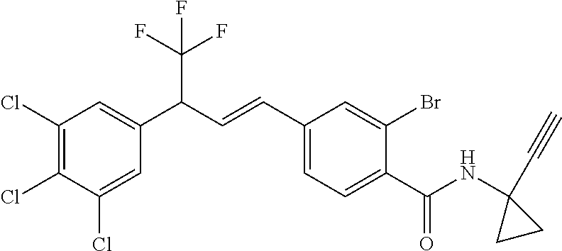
C1(Cl)=C(Cl)C(Cl)=CC(C(C=CC2=CC=C(C(=O)NC3(C#C)CC3)C(Br)=C2)C(F)(F)F)=C1
